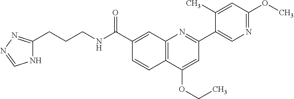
C1(C(NCCCC2=NN=CN2)=O)=CC2=C(C=C1)C(OCC)=CC(C1=CN=C(OC)C=C1C)=N2
